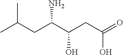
C(C(O)=O)C(C(CC(C)C)N)O
